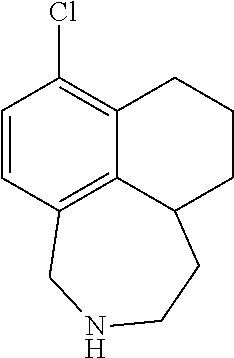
C1=CC2=C3C(=C1Cl)CCCC3CCNC2
